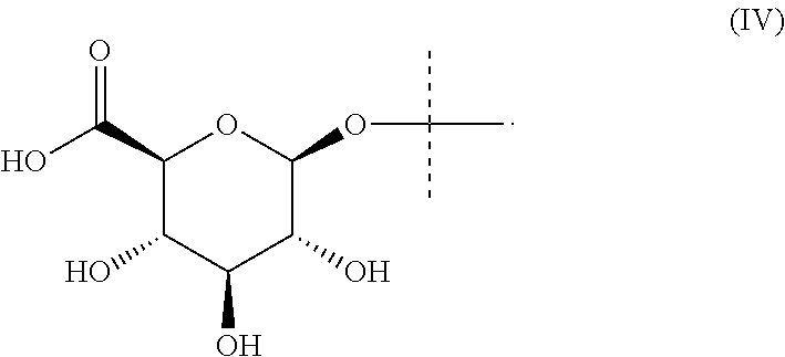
C1(C(O)=O)C(O)C(O)C(O)C(OC(C)(C)C)O1
